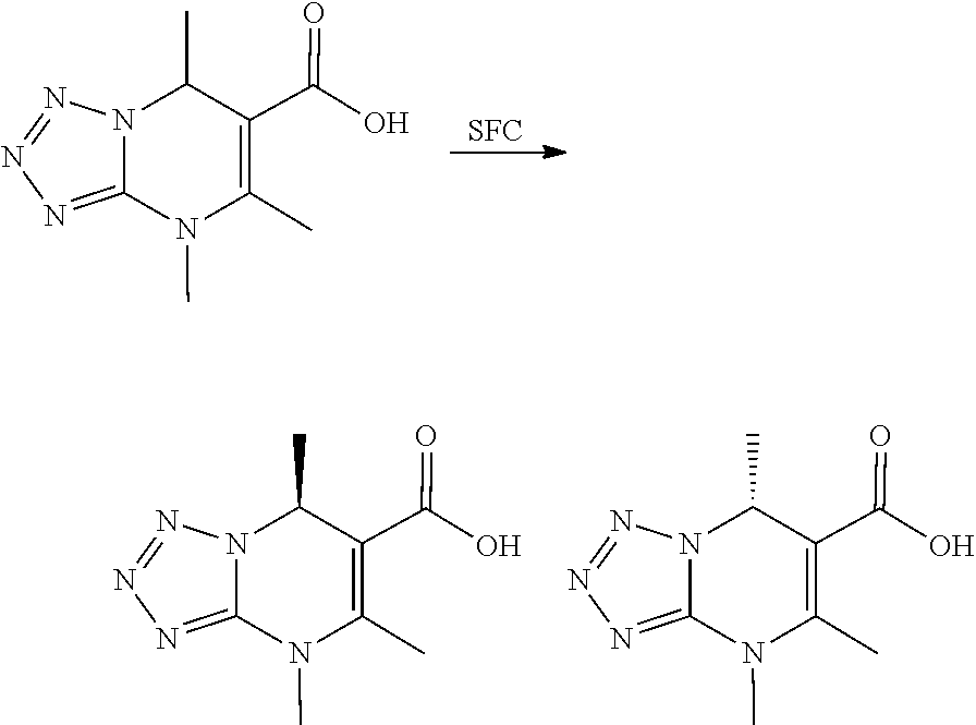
[SFC].N1(C)C2=NN=NN2C(C)C(C(=O)O)=C1C.N1(C)C2=NN=NN2C(C)C(C(=O)O)=C1C.N1(C)C2=NN=NN2C(C)C(C(=O)O)=C1C
